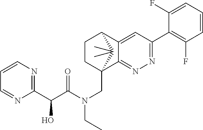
C12=CC(C3=C(F)C=CC=C3F)=NN=C1C1(CN(CC)C(C(C3=NC=CC=N3)O)=O)CCC2C1(C)C
